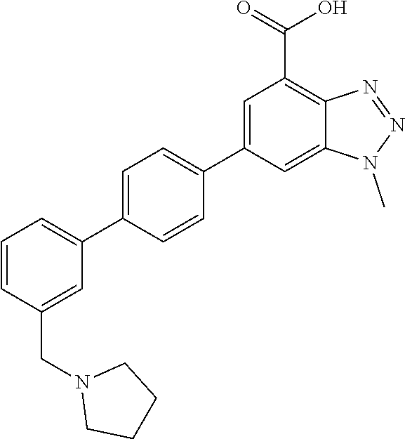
C1(C2=CC=C(C3=CC(C(=O)O)=C4C(=C3)N(C)N=N4)C=C2)=CC=CC(CN2CCCC2)=C1
